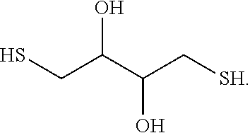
SCC(C(C[SH])O)O
